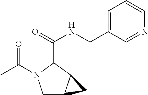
C1C2C(C(C(=O)NCC3=CC=CN=C3)N1C(C)=O)C2
